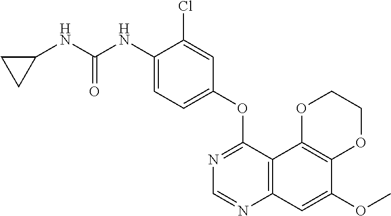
C12=C(C3=C(C=C1OC)N=CN=C3OC1=CC=C(NC(NC3CC3)=O)C(Cl)=C1)OCCO2
